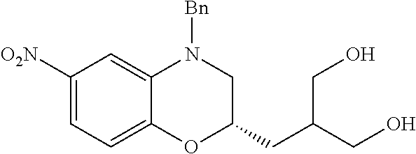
C1([O2N])=CC=C2C(=C1)N([Bn])CC(CC(CO)CO)O2
